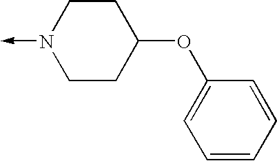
N1(->C)CCC(OC2=CC=CC=C2)CC1
